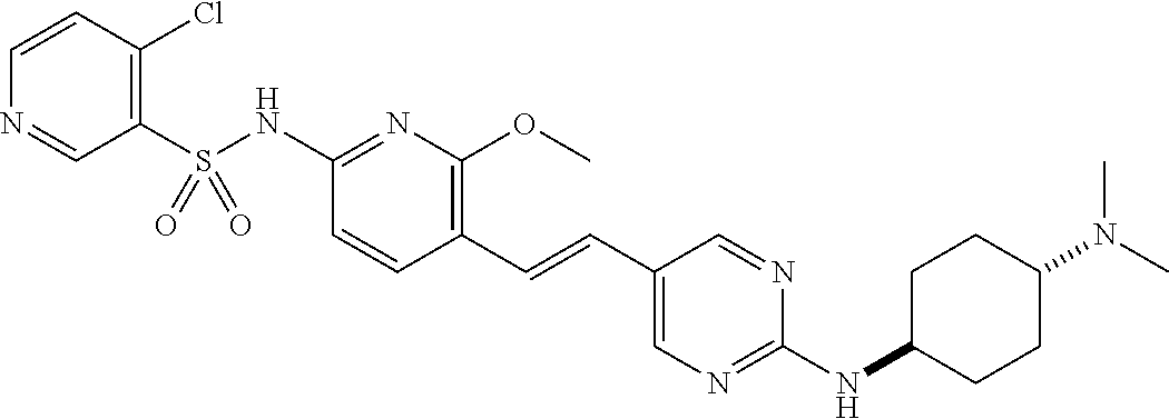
C1(S(NC2=NC(OC)=C(C=CC3=CN=C(NC4CCC(N(C)C)CC4)N=C3)C=C2)(=O)=O)=C(Cl)C=CN=C1
